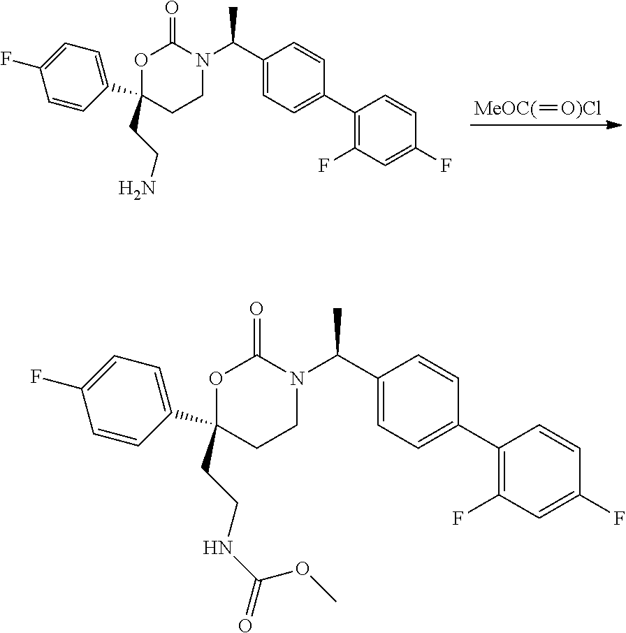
[MeOC(]=[O)Cl].C1(C2=CC=C(F)C=C2)(CCN)CCN(C(C2=CC=C(C3=C(F)C=C(F)C=C3)C=C2)C)C(=O)O1.C1(C2=CC=C(F)C=C2)(CCNC(OC)=O)CCN(C(C2=CC=C(C3=C(F)C=C(F)C=C3)C=C2)C)C(=O)O1
